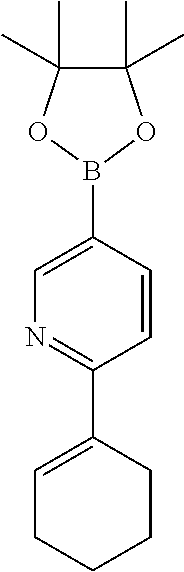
C1(C2=NC=C(B3OC(C)(C)C(C)(C)O3)C=C2)=CCCCC1
